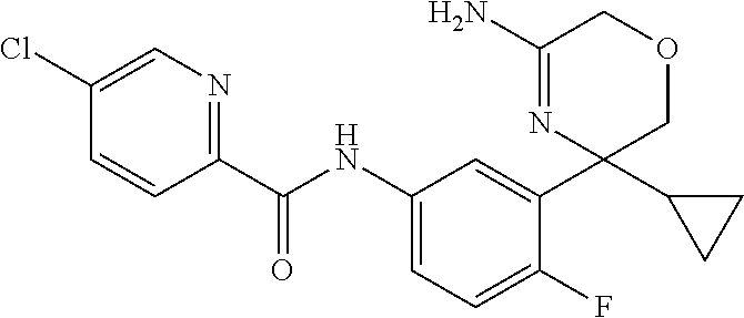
C1(C(NC2=CC=C(F)C(C3(C4CC4)COCC(N)=N3)=C2)=O)=NC=C(Cl)C=C1
